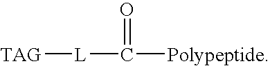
[TAG][L]C(=O)[Polypeptide]
